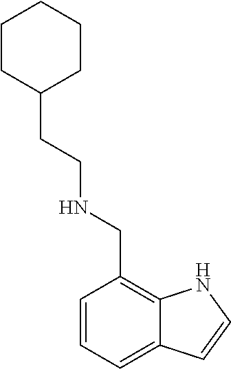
C1=CC=C2C(=C1CNCCC1CCCCC1)NC=C2
